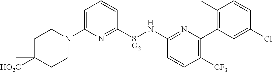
C1=C(N2CCC([HO2C])(C)CC2)N=C([SO2]NC2=NC(C3=C(C)C=CC(Cl)=C3)=C([CF3])C=C2)C=C1
